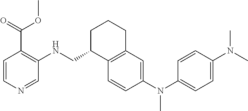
C1=CC(N(C2=CC=C(N(C)C)C=C2)C)=CC2=C1C(CNC1=C(C(OC)=O)C=CN=C1)CCC2
